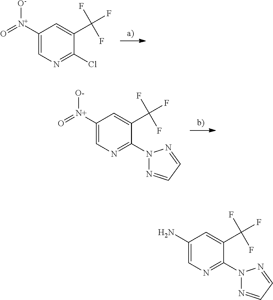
C1([N+](=O)[O-])=CN=C(Cl)C(C(F)(F)F)=C1.C1([N+](=O)[O-])=CN=C(N2N=CC=N2)C(C(F)(F)F)=C1.C1(N)=CN=C(N2N=CC=N2)C(C(F)(F)F)=C1
